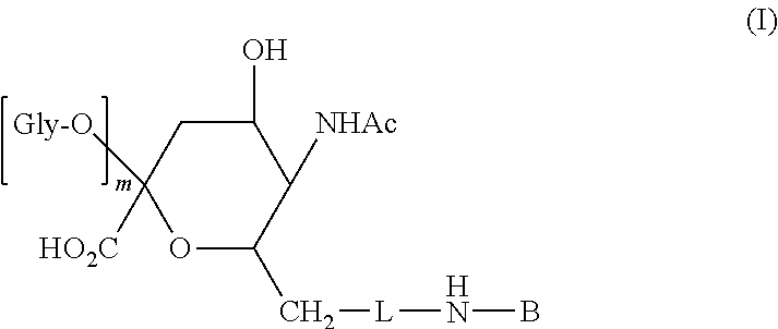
C1([HO2C])([Gly-O])OC(C[L]NB)C([NHAc])C(O)C1
